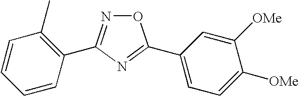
O1N=C(C2=C(C)C=CC=C2)N=C1C1=CC=C([OMe])C([OMe])=C1
